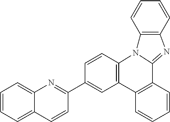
C12=CC=CC=C1C=CC(C1=CC3=C(C=C1)N1C(=NC4=C1C=CC=C4)C1=C3C=CC=C1)=N2
